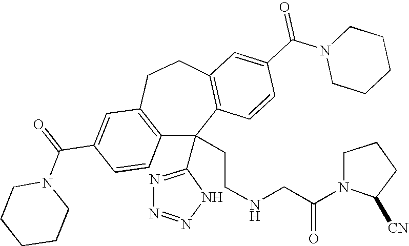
N1(C(=O)C2=CC3=C(C=C2)C(C2=NN=NN2)(CCNCC(N2C([CN])CCC2)=O)C2=C(CC3)C=C(C(N3CCCCC3)=O)C=C2)CCCCC1
